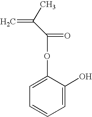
C1=C(OC(=O)C(=C)C)C(O)=CC=C1
